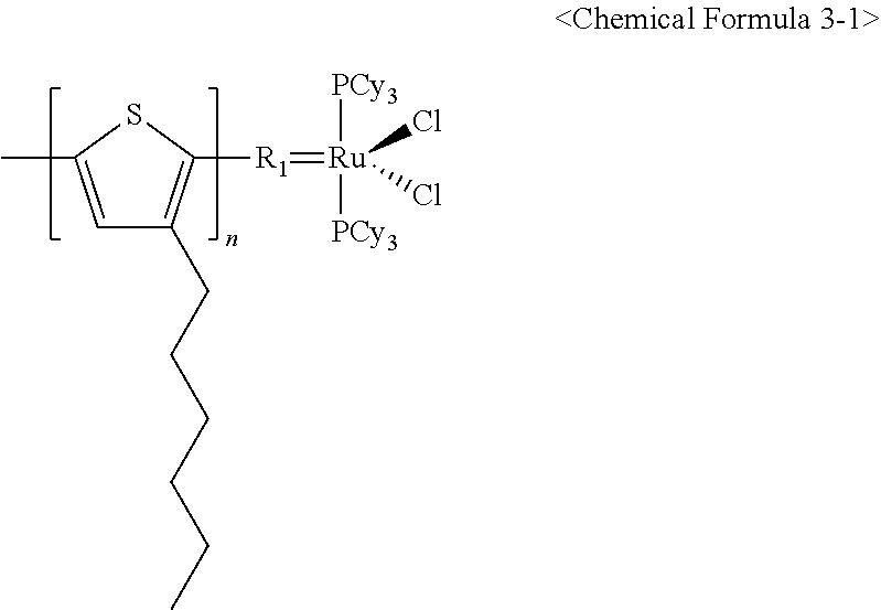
C1=C(C)SC([R1]=[Ru]([PCy3])([PCy3])(Cl)Cl)=C1CCCCCC
